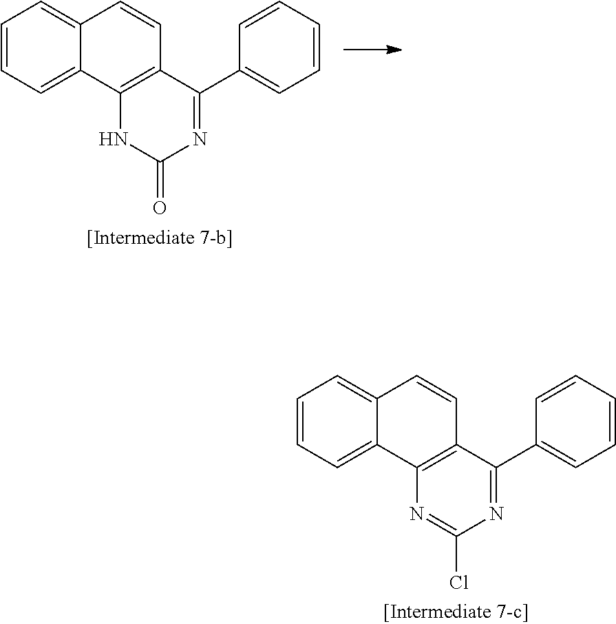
C1=CC=C2C(=C1)C=CC1=C2NC(=O)N=C1C1=CC=CC=C1.C1=CC=C2C(=C1)C=CC1=C2N=C(Cl)N=C1C1=CC=CC=C1
